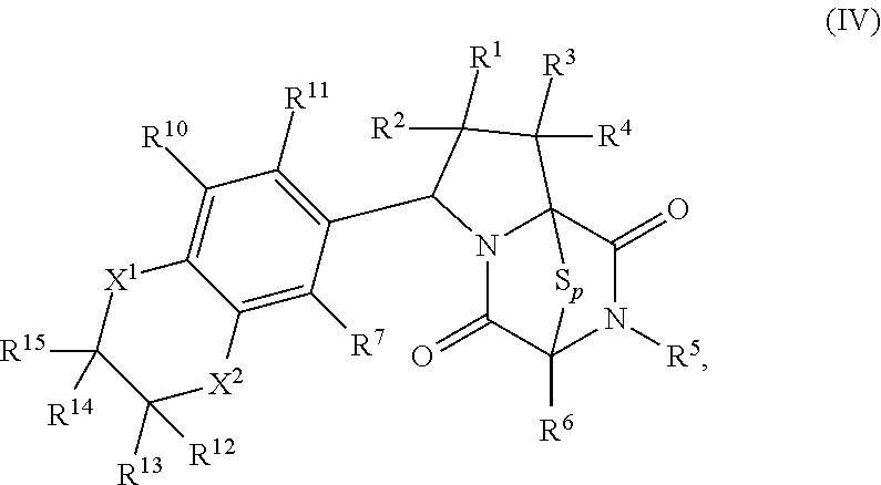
N12C(=O)C3([R6])N([R5])C(=O)C1(C([R3])([R4])C([R2])([R1])C2C1=C([R11])C([R10])=C2C(=C1[R7])[X2]C([R13])([R12])C([R15])([R14])[X1]2)[Sp]3
